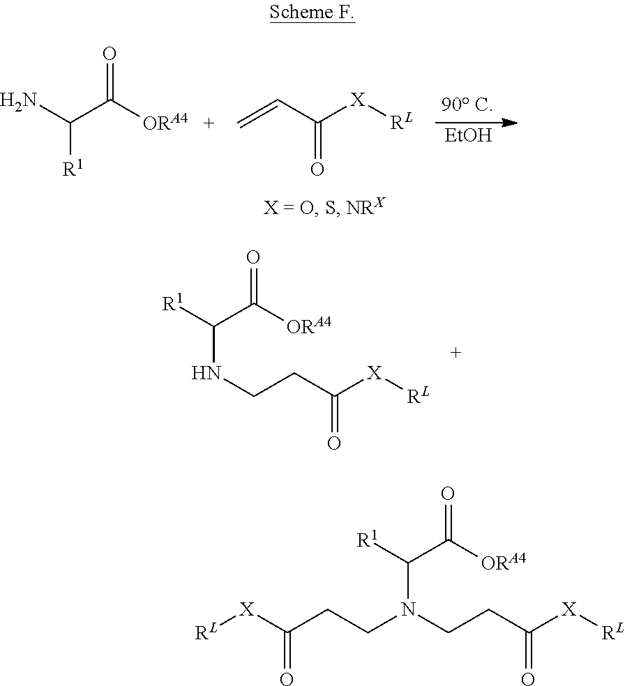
NC(C([ORA4])=O)[R1].C(C([X][RL])=O)=C.[EtOH].C(C([X][RL])=O)CNC([R1])C([ORA4])=O.C(C([X][RL])=O)CN(C([R1])C([ORA4])=O)CCC([X][RL])=O
